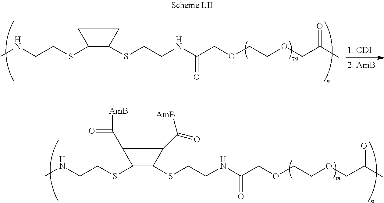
CNCCSC1C(SCCNC(COCCOCC(C)=O)=O)CC1.CNCCSC1C(SCCNC(COCCOCC(C)=O)=O)C(C(=O)[AmB])C1C(=O)[AmB]
